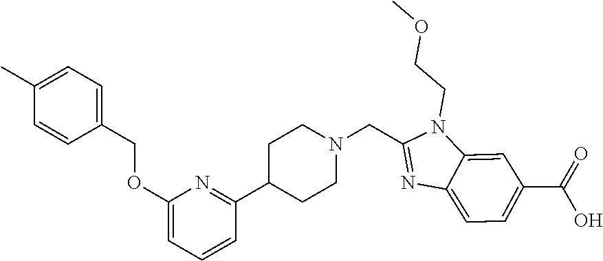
C1(COC2=CC=CC(C3CCN(CC4=NC5=CC=C(C(=O)O)C=C5N4CCOC)CC3)=N2)=CC=C(C)C=C1
